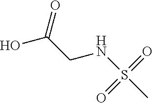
OC(CNS(C)(=O)=O)=O
